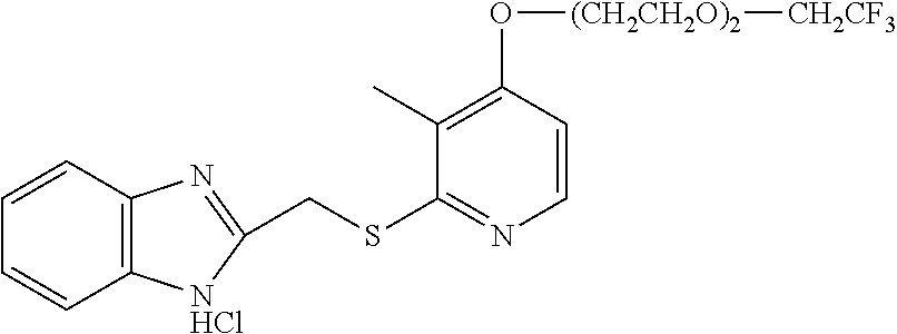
C12=C(C=CC=C1)N=C(CSC1=NC=CC(O[(CH2CH2O)2][CH2CF3])=C1C)[NHCl]2
